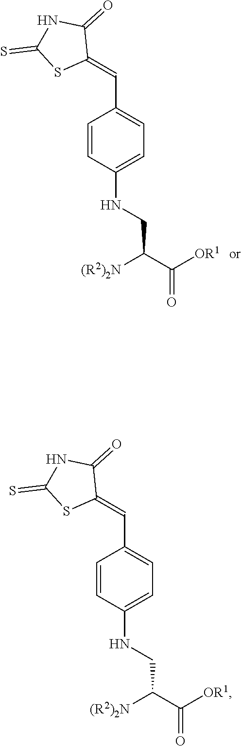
C(C1=CC=C(NCC([(R2)2N])C(=O)[OR1])C=C1)=C1C(=O)NC(=S)S1.C(C1=CC=C(NCC([(R2)2N])C(=O)[OR1])C=C1)=C1C(=O)NC(=S)S1
